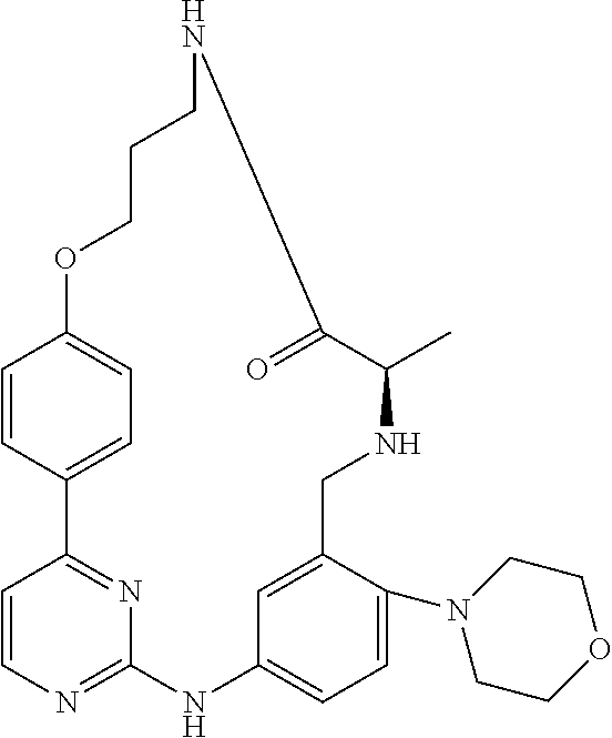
C1=CC2=CC=C1OCCCNC(=O)C(C)NCC1=CC(=CC=C1N1CCOCC1)NC1=NC=CC2=N1
